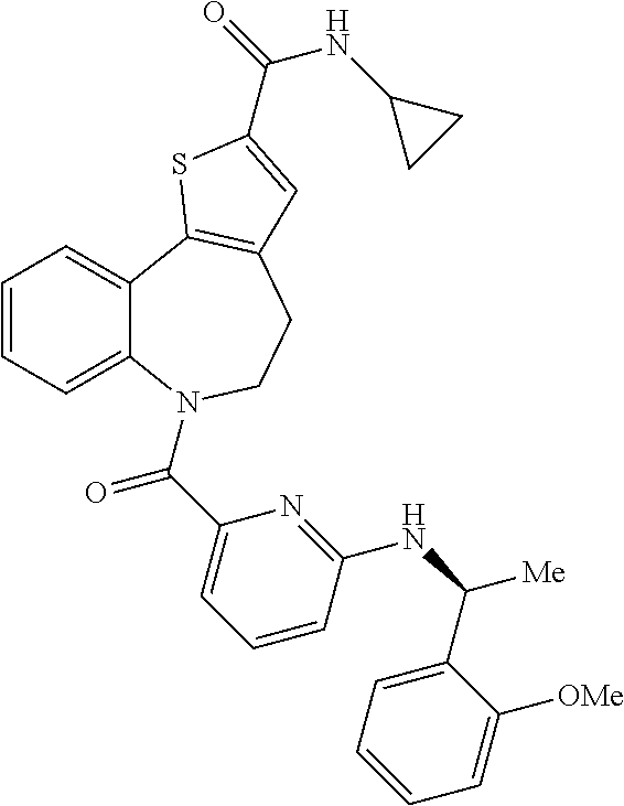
C1=CC=C2C(=C1)C1=C(CCN2C(C2=CC=CC(NC([Me])C3=CC=CC=C3[OMe])=N2)=O)C=C(C(=O)NC2CC2)S1
